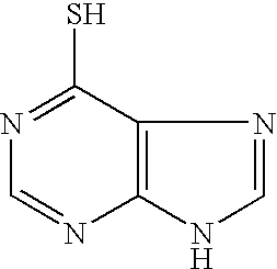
SC1=NC=NC2=C1N=CN2
